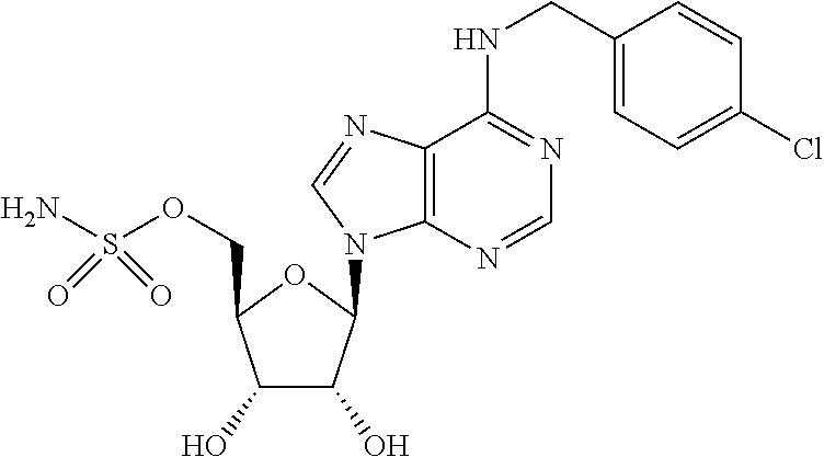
C1(O)C(O)C(N2C3=C(N=C2)C(NCC2=CC=C(Cl)C=C2)=NC=N3)OC1COS(N)(=O)=O
